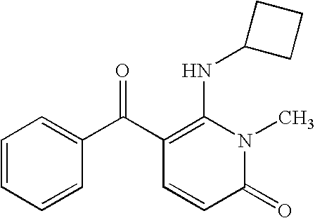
C1(=O)N(C)C(NC2CCC2)=C(C(C2=CC=CC=C2)=O)C=C1
